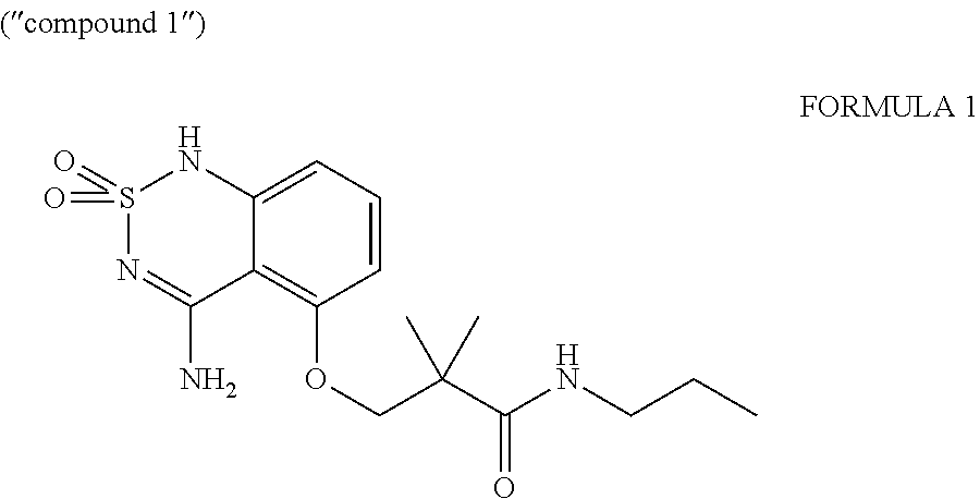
C12=C(OCC(C(NCCC)=O)(C)C)C=CC=C1NS(=O)(=O)N=C2N
